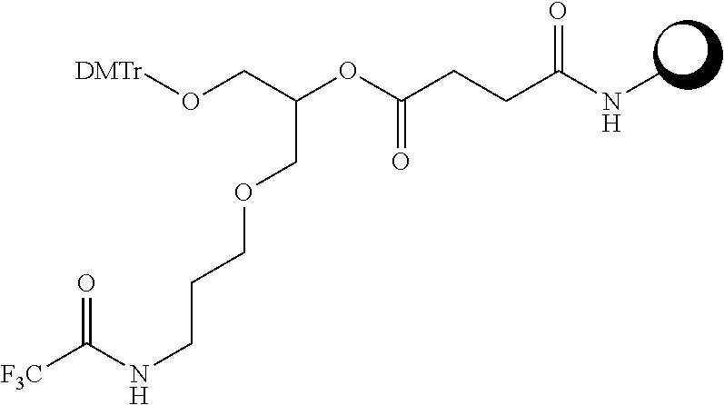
[DMTr]OCC(OC(CCC(NC)=O)=O)COCCCNC([F3C])=O
